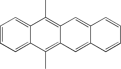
C12=CC=CC=C1C(C)=C1C(=C2C)C=C2C(=C1)C=CC=C2
